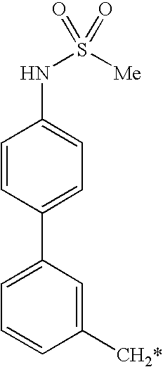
C1=CC(C2=CC=CC([CH2*])=C2)=CC=C1NS([Me])(=O)=O
